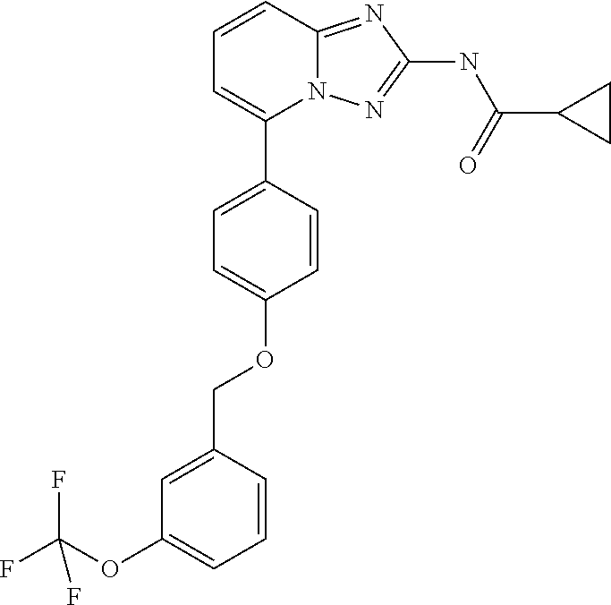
C1=CC2=NC(NC(C3CC3)=O)=NN2C(C2=CC=C(OCC3=CC(OC(F)(F)F)=CC=C3)C=C2)=C1
